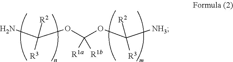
C(OC(OC([NH3])([R3])[R2])([R1b])[R1a])(N)([R3])[R2]
